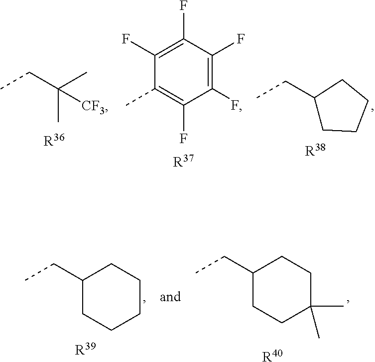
CCC(C)(C)[CF3].[R36].C1(F)=C(F)C(F)=C(F)C(F)=C1C.[R37].C1(CC)CCCC1.[R38].C1(CC)CCCCC1.[R39].C1(CC)CCC(C)(C)CC1.[R40]
